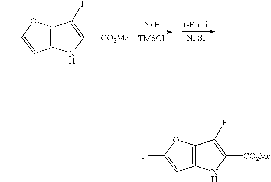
[Na].[TMSCl].[t-BuLi].[NFSI].C12=C(NC([CO2Me])=C1I)C=C(I)O2.C12=C(NC([CO2Me])=C1F)C=C(F)O2
